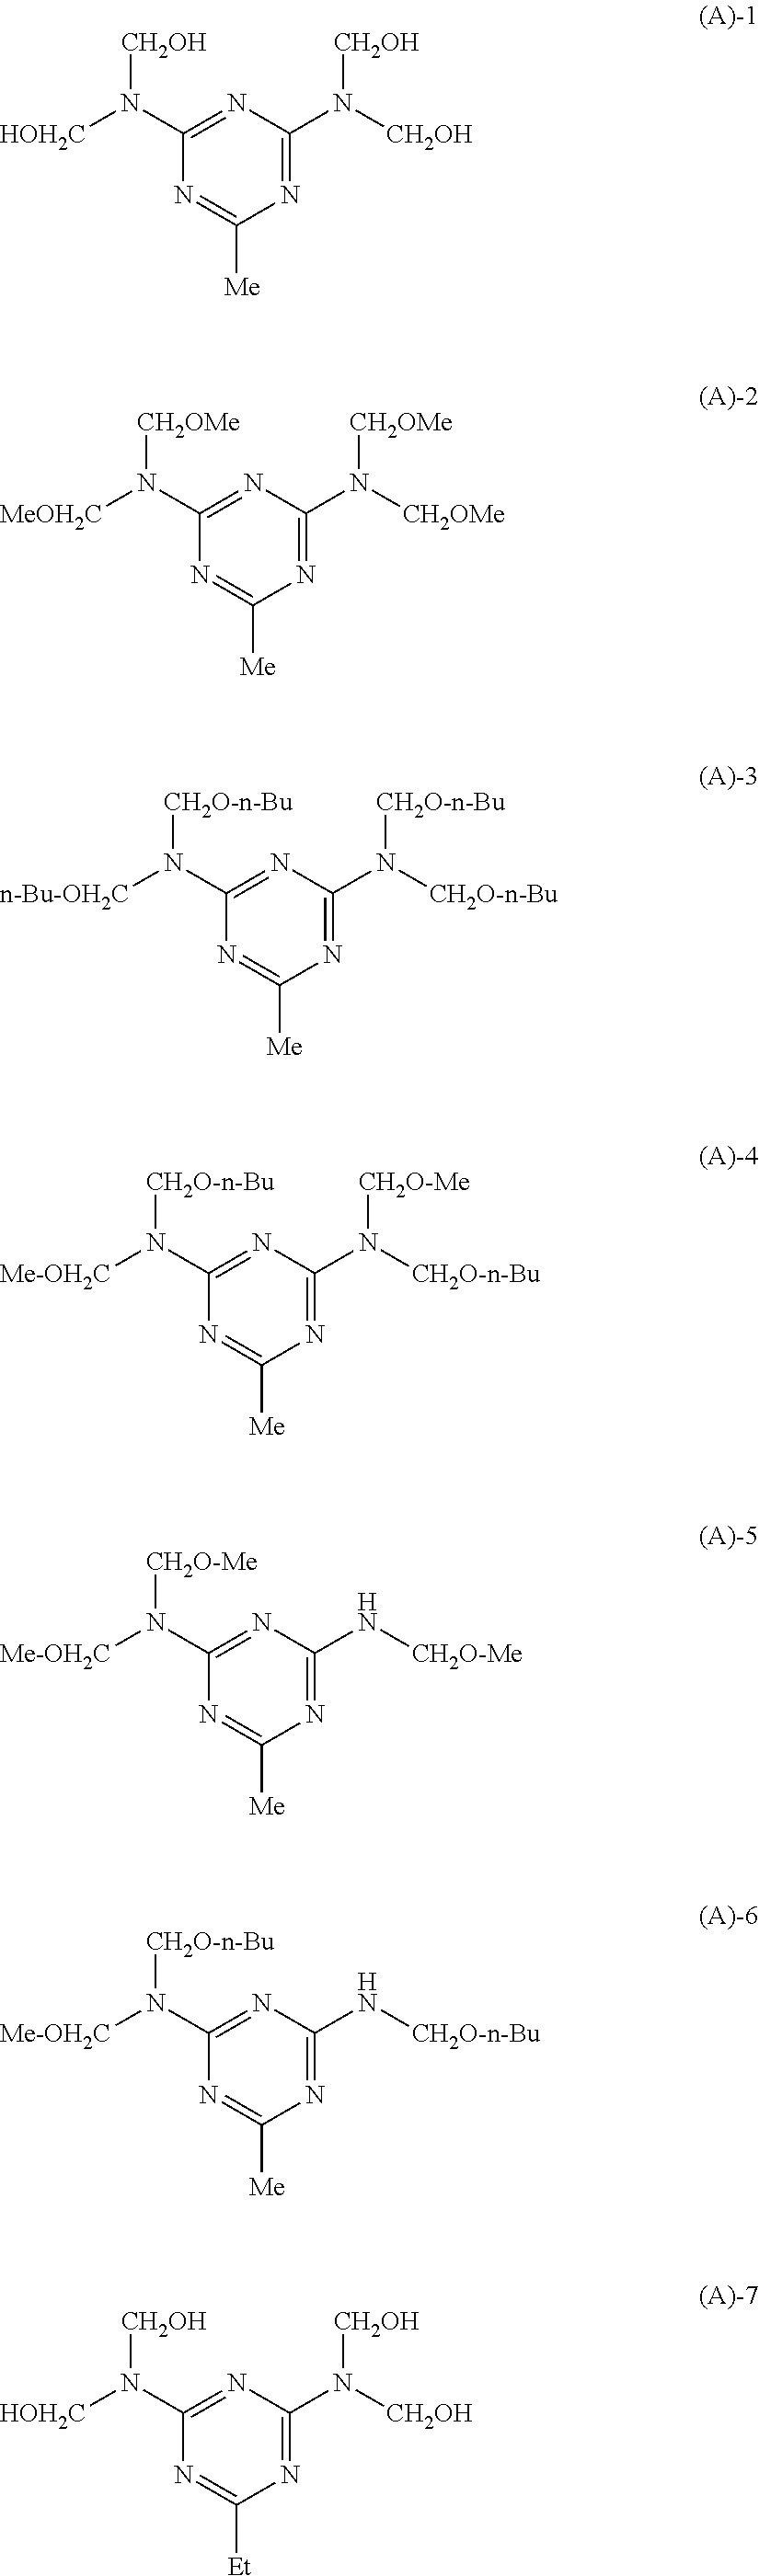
N1=C(N([CH2OH])[CH2OH])N=C(N([CH2OH])[HOH2C])N=C1[Et].N1=C(N([CH2OH])[CH2OH])N=C(N([CH2OH])[HOH2C])N=C1[Me].N1=C(N([CH2OMe])[CH2OMe])N=C(N([CH2OMe])[MeOH2C])N=C1[Me].N1=C(N([CH2O-n-Bu])[CH2O-n-Bu])N=C(N([CH2O-n-Bu])[n-Bu-OH2C])N=C1[Me].N1=C(N([CH2O-Me])[CH2O-n-Bu])N=C(N([CH2O-n-Bu])[Me-OH2C])N=C1[Me].N1=C(N[CH2O-Me])N=C(N([CH2O-Me])[Me-OH2C])N=C1[Me].N1=C(N[CH2O-n-Bu])N=C(N([CH2O-n-Bu])[Me-OH2C])N=C1[Me]
